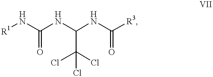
[R1]NC(NC(NC([R3])=O)C(Cl)(Cl)Cl)=O
